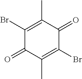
C1(Br)=C(C)C(=O)C(Br)=C(C)C1=O
